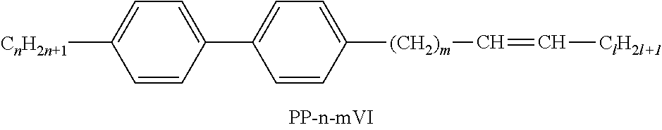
[CnH2n+1]C1=CC=C(C2=CC=C([(CH2)m]C=C[ClH2l+1])C=C2)C=C1
